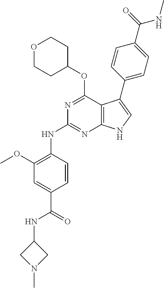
C1(NC(C2=CC(OC)=C(NC3=NC4=C(C(OC5CCOCC5)=N3)C(C3=CC=C(C(=O)NC)C=C3)=CN4)C=C2)=O)CN(C)C1
